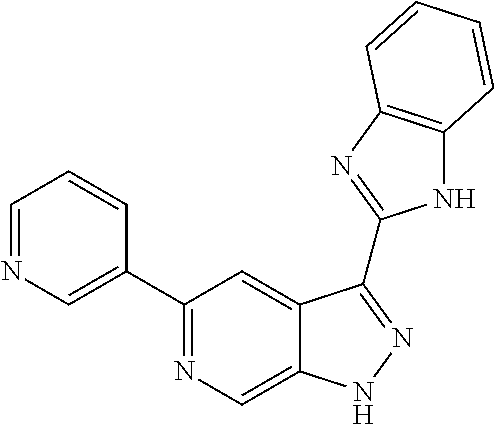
C1=NC=C(C2=NC=C3C(=C2)C(C2=NC4=C(N2)C=CC=C4)=NN3)C=C1
